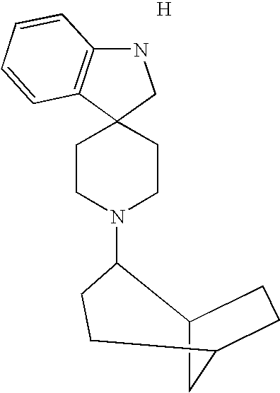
[H].N1C2=C(C3(C1)CCN(C1CCC4CC1CC4)CC3)C=CC=C2
